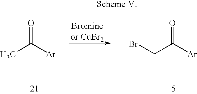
CC([Ar])=O.C(C([Ar])=O)Br
